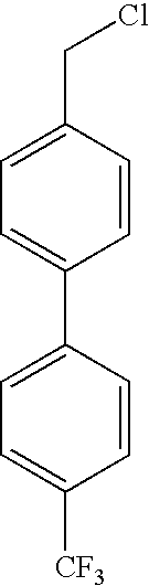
C1=CC(CCl)=CC=C1C1=CC=C([CF3])C=C1
